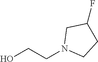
OCCN1CCC(F)C1
